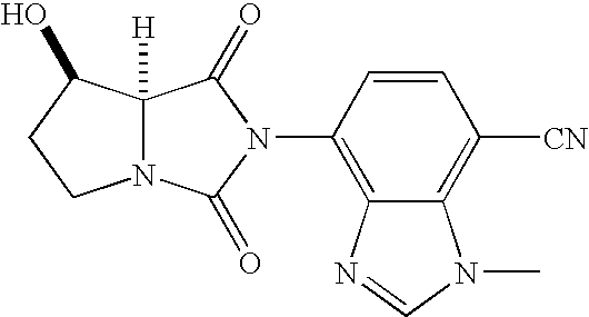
C12([H])N(C(=O)N(C3=C4C(=C([CN])C=C3)N(C)C=N4)C1=O)CCC2O
